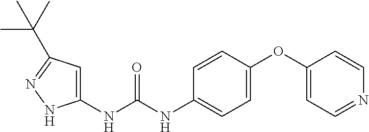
C1=C(NC(NC2=CC=C(OC3=CC=NC=C3)C=C2)=O)NN=C1C(C)(C)C
